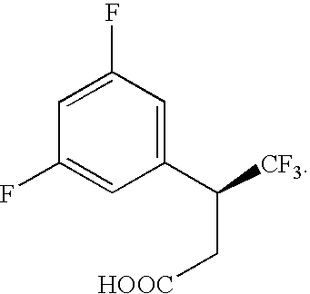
C1(C([CF3])C[HOOC])=CC(F)=CC(F)=C1
